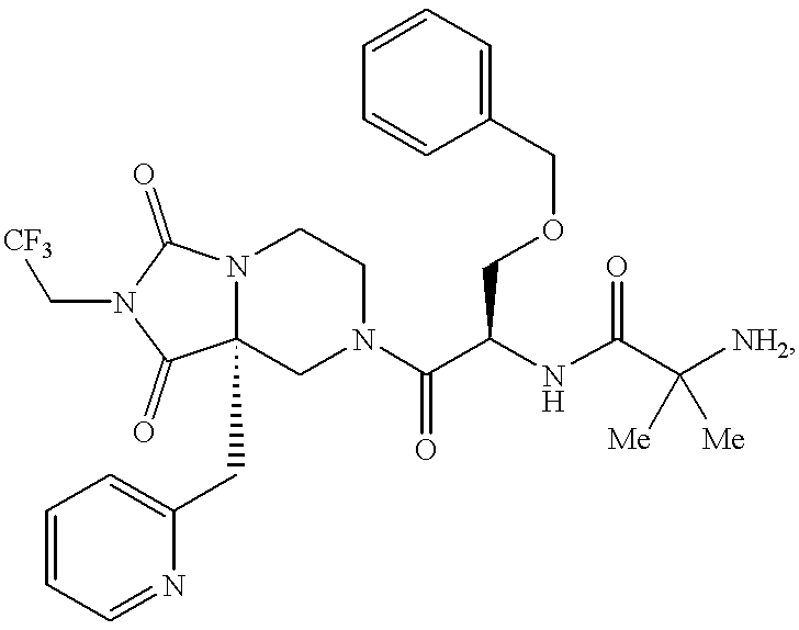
N12C(CC3=CC=CC=N3)(CN(C(C(NC(C([NH2])([Me])[Me])=O)COCC3=CC=CC=C3)=O)CC1)C(=O)N(C[CF3])C2=O
